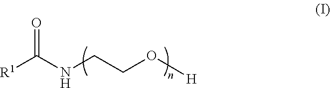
[R1]C(NCCO[H])=O
